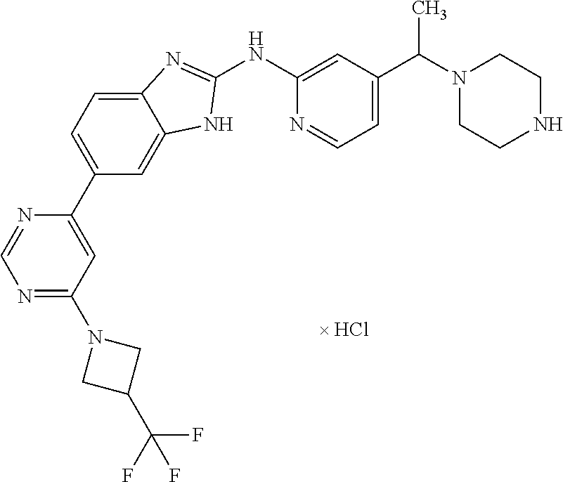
N1=C(N2CC(C(F)(F)F)C2)C=C(C2=CC=C3C(=C2)NC(NC2=CC(C(N4CCNCC4)C)=CC=N2)=N3)N=C1
